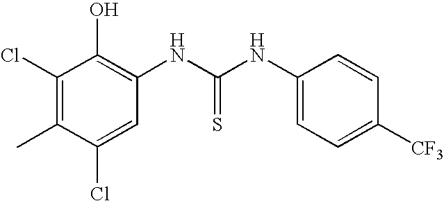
C1(Cl)=C(C)C(Cl)=CC(NC(NC2=CC=C([CF3])C=C2)=S)=C1O
